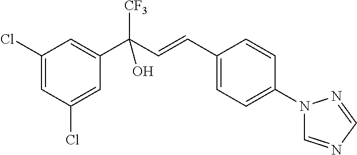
C1(Cl)=CC(C(C=CC2=CC=C(N3C=NC=N3)C=C2)([CF3])O)=CC(Cl)=C1
